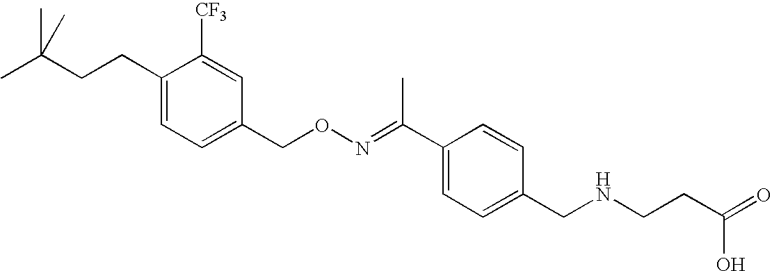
C(C1=CC=C(CON=C(C2=CC=C(CNCCC(=O)O)C=C2)C)C=C1[CF3])CC(C)(C)C
